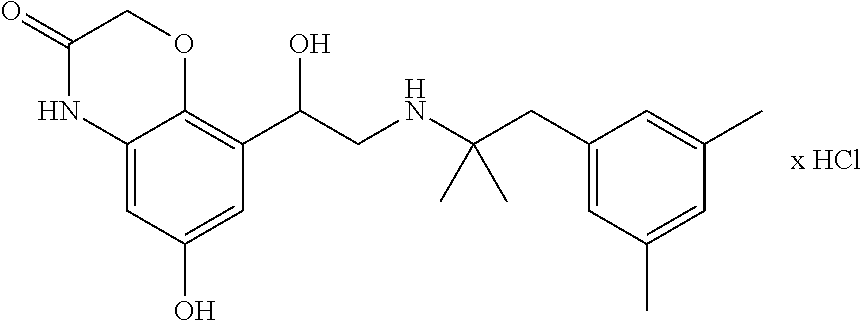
C12=CC(O)=CC(C(CNC(CC3=CC(C)=CC(C)=C3)(C)C)O)=C1OCC(=O)N2
